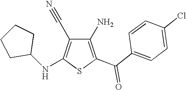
C1(N)=C(C(C2=CC=C(Cl)C=C2)=O)SC(NC2CCCC2)=C1C#N
